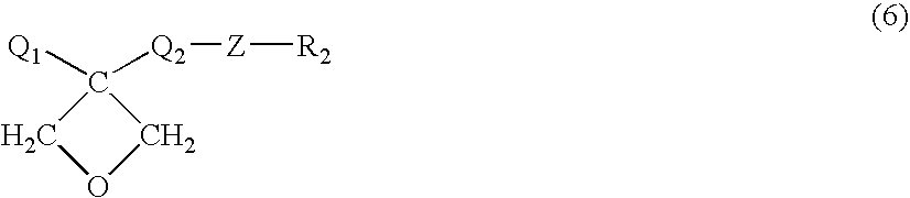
C1([Q1])([Q2][Z][R2])COC1
